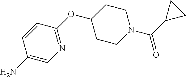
N1=C(OC2CCN(C(C3CC3)=O)CC2)C=CC(N)=C1
